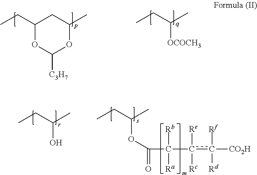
C1(CC)OC([C3H7])OC(C)C1.C([OCOCH3])(C)CC.C(O)(C)CC.C(OC(C([Rb])([Ra])c([Re])([Rc])c([Rf])([Rd])[CO2H])=O)(C)CC
